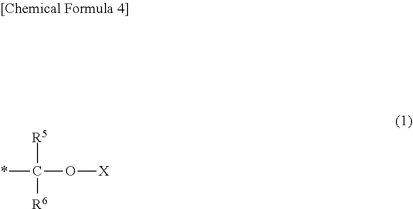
*C(O[X])([R5])[R6]
